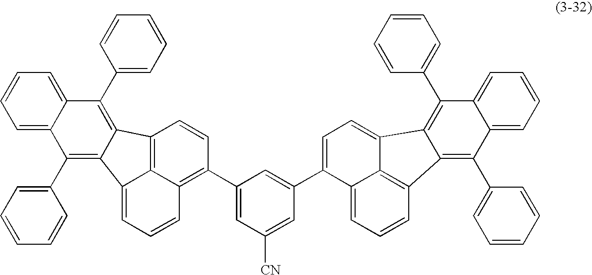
C1=C2C(=CC=C1)C(C1=CC=CC=C1)=C1C(=C2C2=CC=CC=C2)C2=CC=CC3=C(C4=CC([CN])=CC(C5=CC=C6C7=C(C=CC=C57)C5=C(C7=CC=CC=C7)C7=CC=CC=C7C(C7=CC=CC=C7)=C65)=C4)C=CC1=C32
